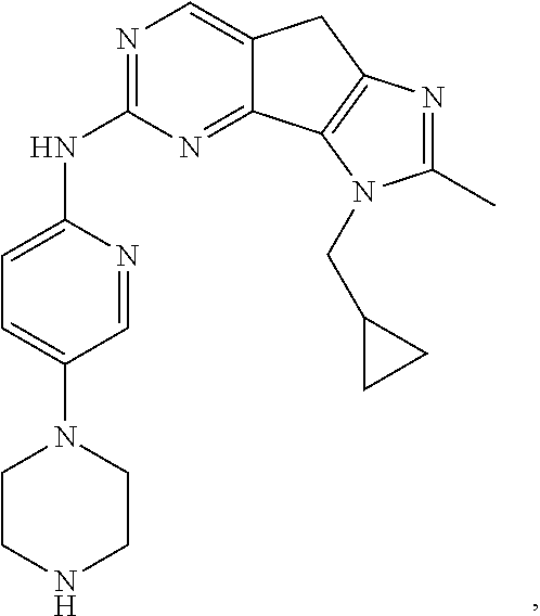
C12=CN=C(NC3=CC=C(N4CCNCC4)C=N3)N=C1C1=C(C2)N=C(C)N1CC1CC1
